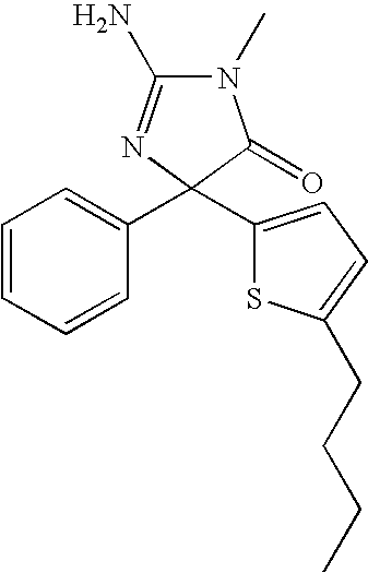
C1=CC=CC(C2(C3=CC=C(CCCC)S3)C(=O)N(C)C(N)=N2)=C1
